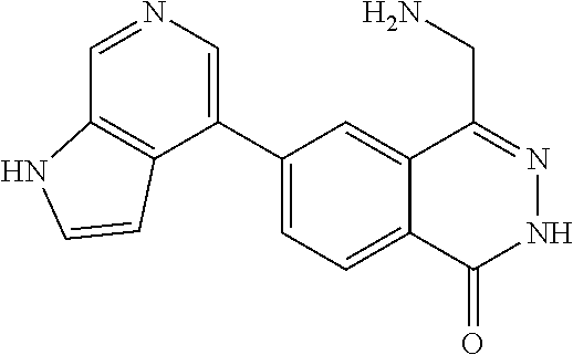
C1(C2=CN=CC3=C2C=CN3)=CC=C2C(=C1)C(CN)=NNC2=O
